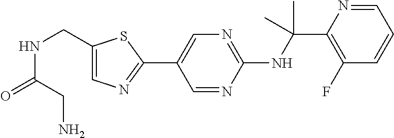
N(C(C1=C(F)C=CC=N1)(C)C)C1=NC=C(C2=NC=C(CNC(=O)CN)S2)C=N1
